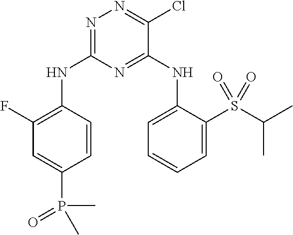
C1=CC(NC2=NN=C(Cl)C(NC3=CC=CC=C3S(C(C)C)(=O)=O)=N2)=C(F)C=C1P(C)(=O)C
